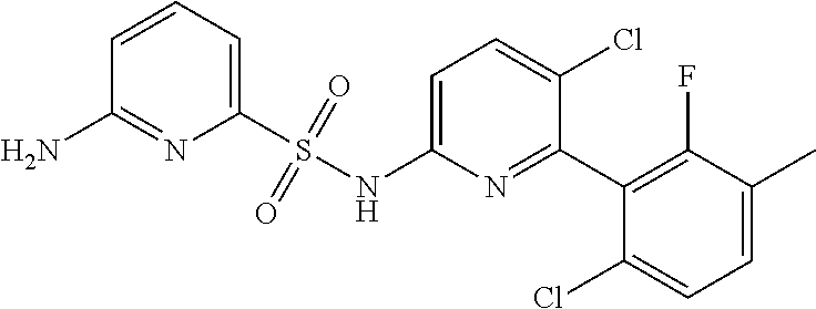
C1=CC=C(S(NC2=CC=C(Cl)C(C3=C(F)C(C)=CC=C3Cl)=N2)(=O)=O)N=C1N
